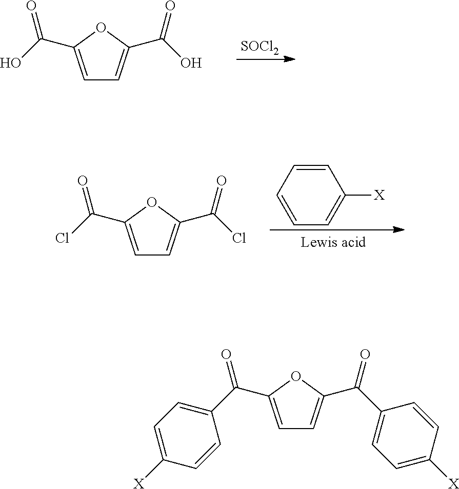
C1=C(C(O)=O)OC(C(O)=O)=C1.[SOCl2].C1=CC=C([X])C=C1.C1=C(C(Cl)=O)OC(C(Cl)=O)=C1.C1=C(C(C2=CC=C([X])C=C2)=O)OC(C(C2=CC=C([X])C=C2)=O)=C1
